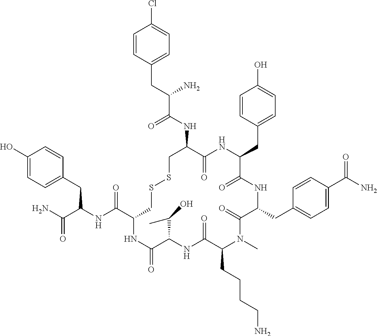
C1=CC(CC(NC(C2CSSCC(NC(C(CC3=CC=C(Cl)C=C3)N)=O)C(=O)NC(CC3=CC=C(O)C=C3)C(=O)NC(CC3=CC=C(C(N)=O)C=C3)C(=O)N(C)C(CCCCN)C(=O)NC(C(C)O)C(=O)N2)=O)C(N)=O)=CC=C1O
